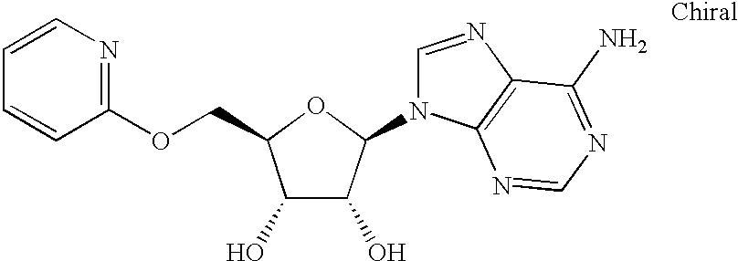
C1(O)C(O)C(N2C=NC3=C2N=CN=C3N)OC1COC1=NC=CC=C1
